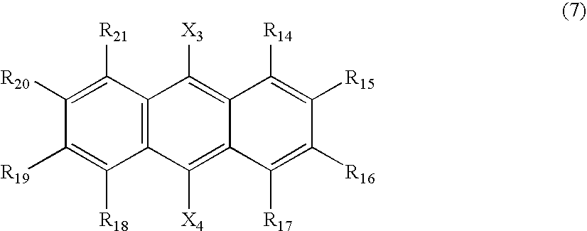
C1([R20])=C([R21])C2=C(C([R18])=C1[R19])C([X4])=C1C(=C2[X3])C([R14])=C([R15])C([R16])=C1[R17]
